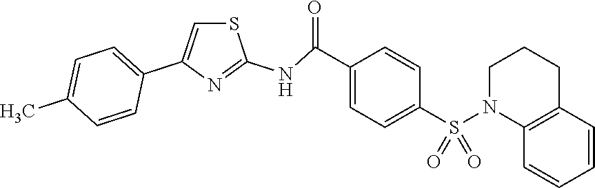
S1C=C(C2=CC=C(C)C=C2)N=C1NC(C1=CC=C(S(N2C3=C(CCC2)C=CC=C3)(=O)=O)C=C1)=O
